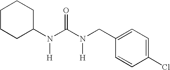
C1CCC(N(C(N(CC2=CC=C(Cl)C=C2)[H])=O)[H])CC1
